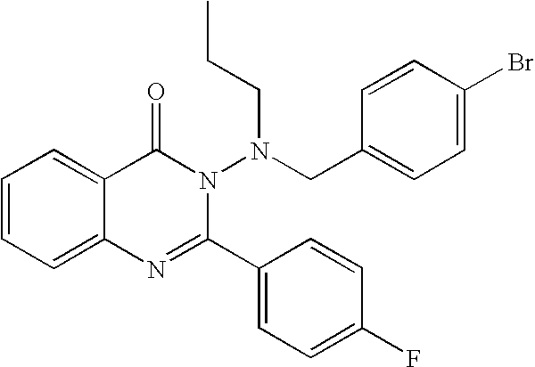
C1=CC=C2C(=C1)C(=O)N(N(CC1=CC=C(Br)C=C1)CCC)C(C1=CC=C(F)C=C1)=N2
